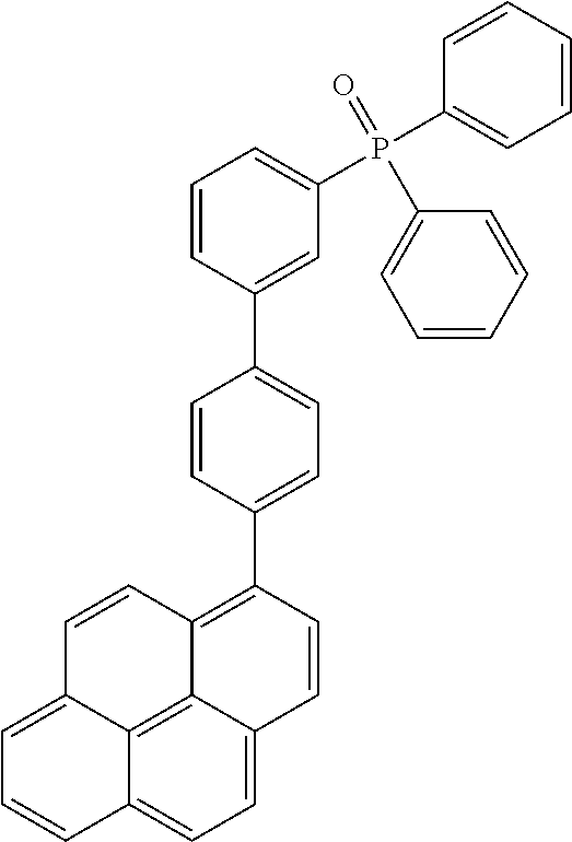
C1=C2C3=C4C(=C1)C=CC=C4C=CC3=C(C1=CC=C(C3=CC(P(C4=CC=CC=C4)(=O)C4=CC=CC=C4)=CC=C3)C=C1)C=C2
